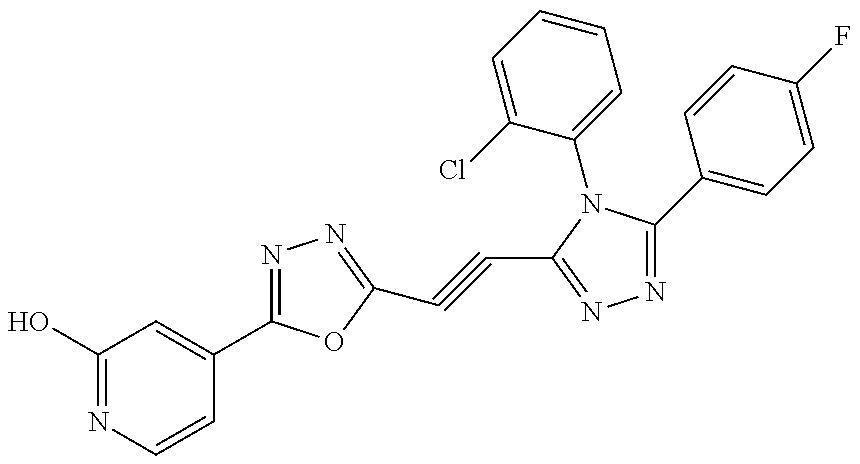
C1(O)=NC=CC(C2=NN=C(C#CC3=NN=C(C4=CC=C(F)C=C4)N3C3=CC=CC=C3Cl)O2)=C1
